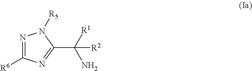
N1=C([R6])N=C(C([R1])(N)[R2])N1[R5]
